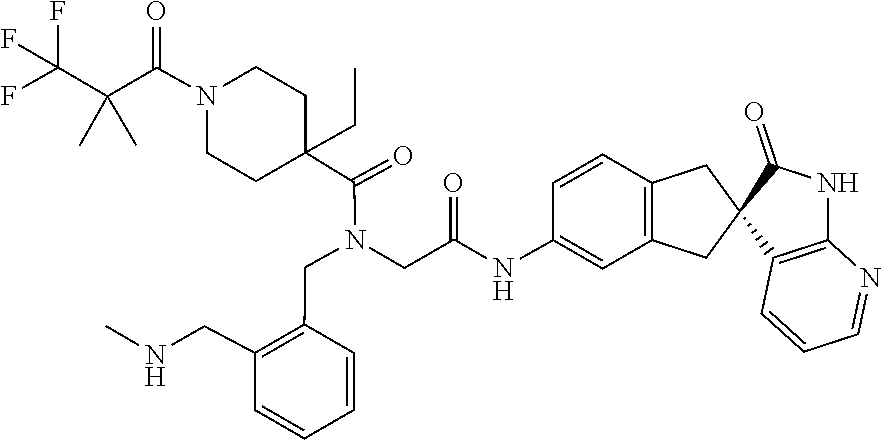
C1C(C(=O)N(CC2=C(CNC)C=CC=C2)CC(NC2=CC3=C(C=C2)CC2(C(=O)NC4=C2C=CC=N4)C3)=O)(CC)CCN(C(C(C(F)(F)F)(C)C)=O)C1
